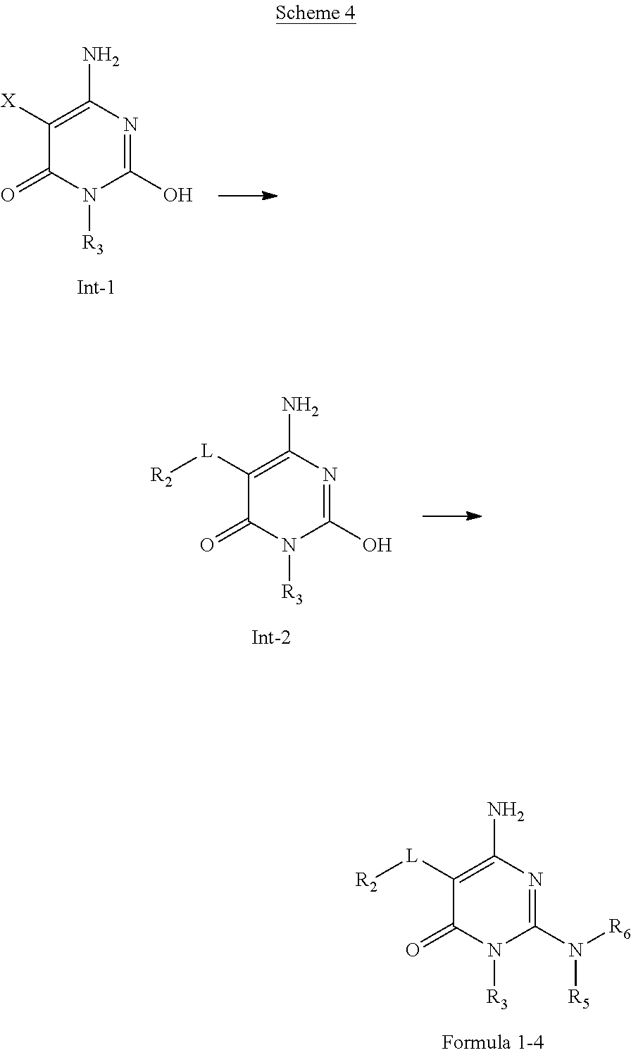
C1(N([R6])[R5])=NC(N)=C([L][R2])C(=O)N1[R3].C1(O)=NC(N)=C([X])C(=O)N1[R3].C1(O)=NC(N)=C([L][R2])C(=O)N1[R3]
